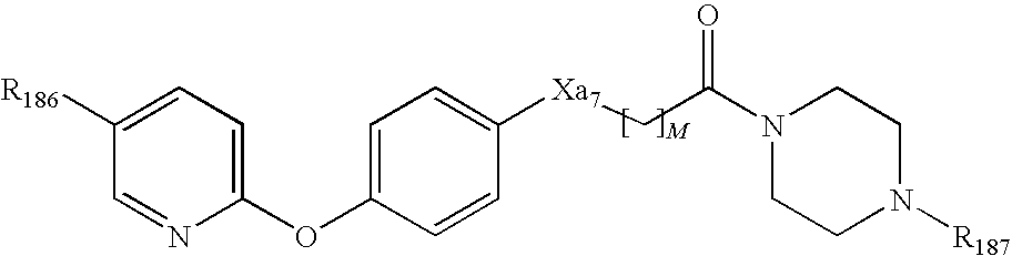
C1(OC2=CC=C([Xa7]CC(N3CCN([R187])CC3)=O)C=C2)=CC=C([R186])C=N1
